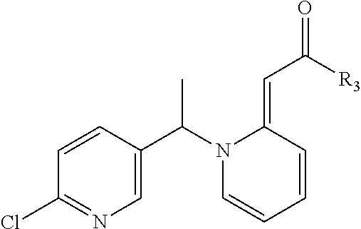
C1=CC(C(N2C=CC=CC2=CC([R3])=O)C)=CN=C1Cl
